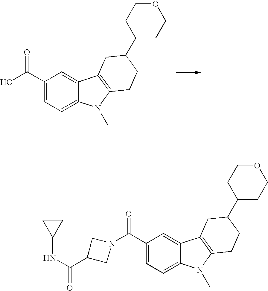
C1(C(O)=O)=CC=C2C(=C1)C1=C(N2C)CCC(C2CCOCC2)C1.C1(C(N2CC(C(NC3CC3)=O)C2)=O)=CC=C2C(=C1)C1=C(N2C)CCC(C2CCOCC2)C1
